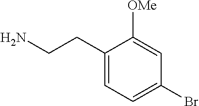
C1(CCN)=CC=C(Br)C=C1[OMe]
